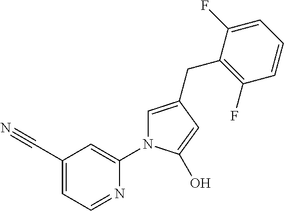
C1=C(C#N)C=C(N2C=C(CC3=C(F)C=CC=C3F)C=C2O)N=C1
